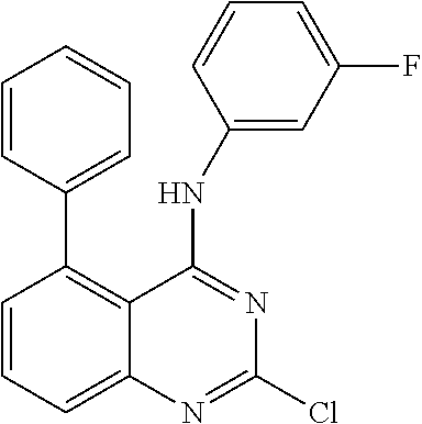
C1(C2=C3C(=CC=C2)N=C(Cl)N=C3NC2=CC(F)=CC=C2)=CC=CC=C1
